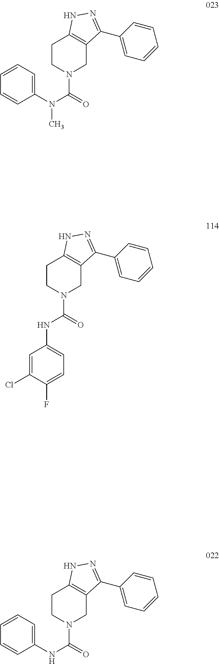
C1=CC=C(N(C(=O)N2CC3=C(CC2)NN=C3C2=CC=CC=C2)C)C=C1.C1=C(Cl)C(F)=CC=C1NC(N1CC2=C(CC1)NN=C2C1=CC=CC=C1)=O.C1=CC=C(NC(=O)N2CC3=C(CC2)NN=C3C2=CC=CC=C2)C=C1
